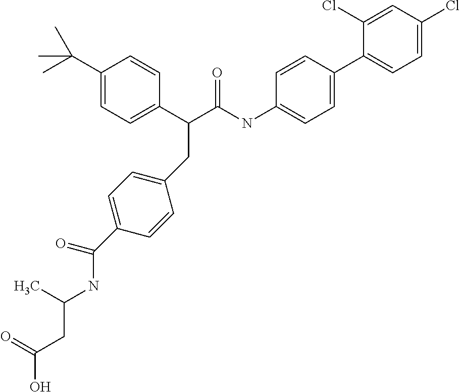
C1(Cl)=CC(Cl)=CC=C1C1=CC=C(NC(C(C2=CC=C(C(C)(C)C)C=C2)CC2=CC=C(C(=O)NC(CC(=O)O)C)C=C2)=O)C=C1
